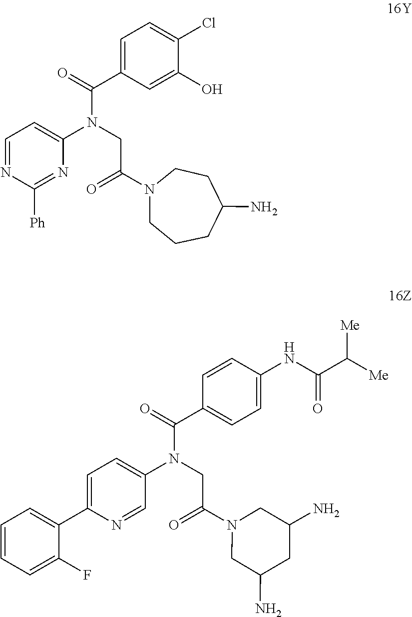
C1=C(C2=CC=CC=C2F)N=CC(N(CC(=O)N2CC(N)CC(N)C2)C(C2=CC=C(NC(C([Me])[Me])=O)C=C2)=O)=C1.C1=NC([Ph])=NC(N(CC(=O)N2CCCC(N)CC2)C(C2=CC=C(Cl)C(O)=C2)=O)=C1
